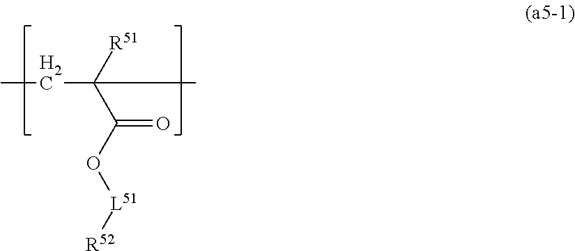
CCC(C(O[L51][R52])=O)([R51])C
